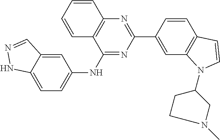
C1=CC(C2=NC3=C(C(NC4=CC=C5C(=C4)C=NN5)=N2)C=CC=C3)=CC2=C1C=CN2C1CCN(C)C1
